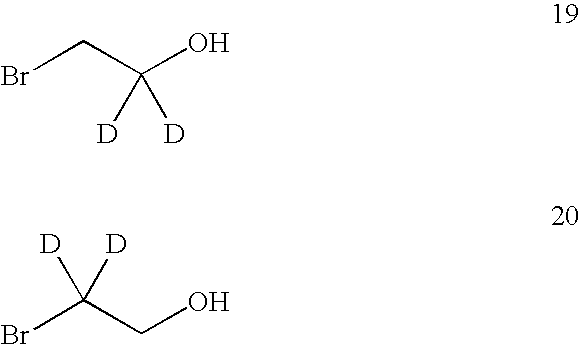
BrCC([D])([D])O.BrC(CO)([D])[D]
